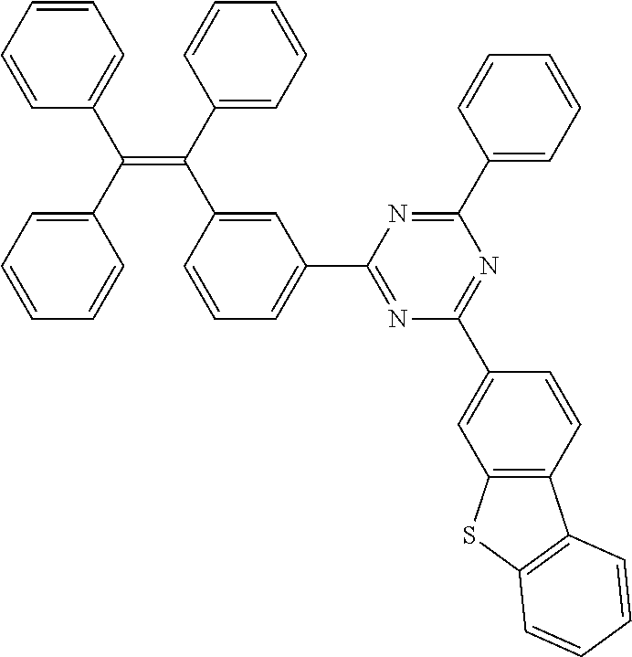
C1=CC=CC=C1C(C1=CC=CC=C1)=C(C1=CC=CC=C1)C1=CC(C2=NC(C3=CC4=C(C=C3)C3=C(S4)C=CC=C3)=NC(C3=CC=CC=C3)=N2)=CC=C1
